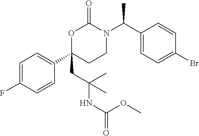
C1=C(F)C=CC(C2(CC(NC(OC)=O)(C)C)CCN(C(C3=CC=C(Br)C=C3)C)C(=O)O2)=C1
